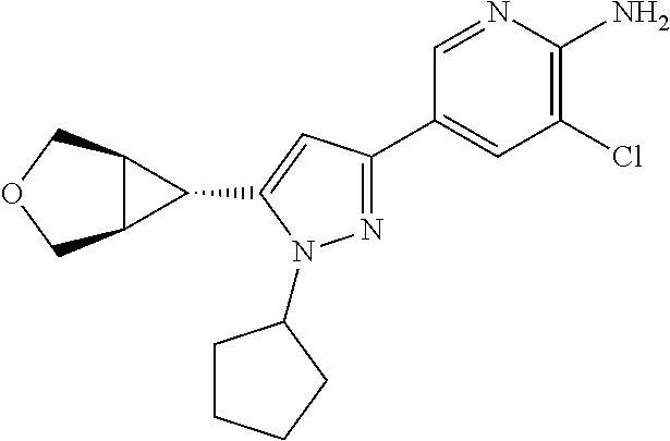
N1=C(C2=CC(Cl)=C(N)N=C2)C=C(C2C3C2COC3)N1C1CCCC1
